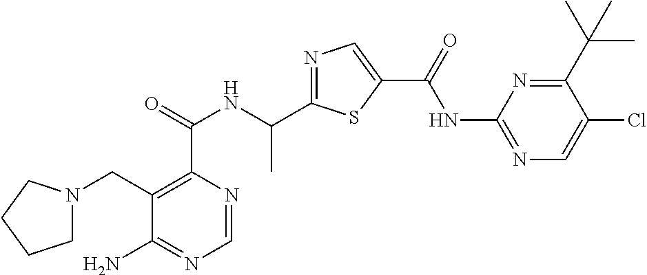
C1=NC(C(=O)NC(C2=NC=C(C(=O)NC3=NC=C(Cl)C(C(C)(C)C)=N3)S2)C)=C(CN2CCCC2)C(N)=N1
